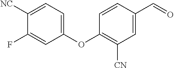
C1([NC])=CC=C(OC2=C([CN])C=C(C=O)C=C2)C=C1F
